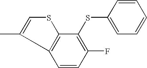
S(C1=CC=CC=C1)C1=C(F)C=CC2=C1SC=C2C
